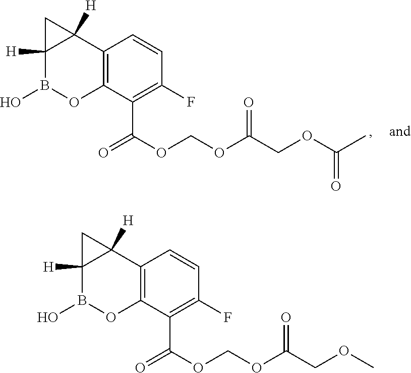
C1=CC(F)=C(C(OCOC(=O)COC)=O)C2=C1C1([H])CC1([H])B(O)O2.C1=CC(F)=C(C(OCOC(=O)COC(C)=O)=O)C2=C1C1([H])CC1([H])B(O)O2
